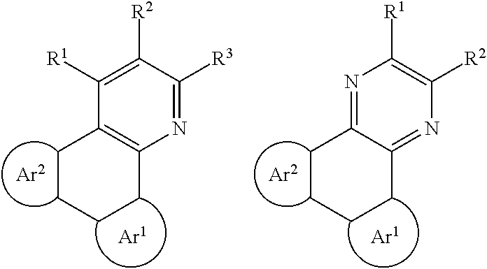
C1CCCC2=C1C([R1])=C([R2])C([R3])=N2.C1CCCC2=NC([R2])=C([R1])N=C12
